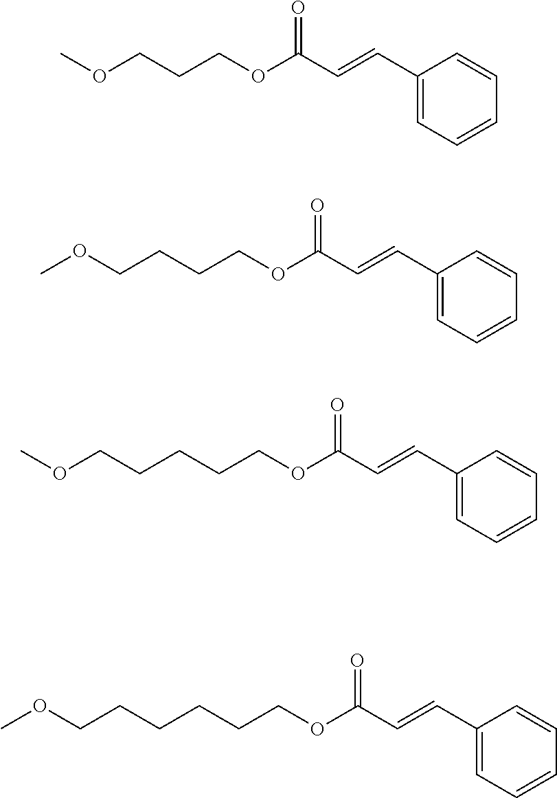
C1(C=CC(OCCCOC)=O)=CC=CC=C1.C1(C=CC(OCCCCOC)=O)=CC=CC=C1.C1(C=CC(OCCCCCOC)=O)=CC=CC=C1.C1(C=CC(OCCCCCCOC)=O)=CC=CC=C1
